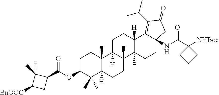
C1C(OC(C2C(C)(C)C([BnOOC])C2)=O)C(C)(C)C2([H])C(C)(C1)C1([H])C(C)(CC2)C2(C)C([H])(CC1)C1=C(C(C)C)C(=O)CC1(NC(C1([NHBoc])CCC1)=O)CC2
